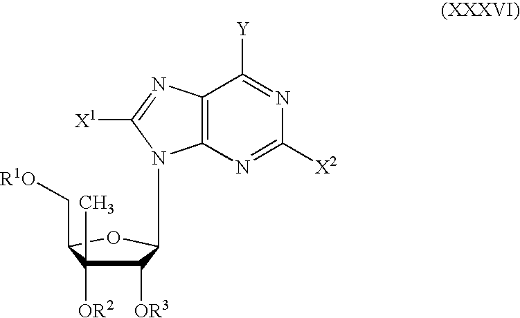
C1([OR3])C(C)([OR2])C(C[R1O])OC1N1C2=C(C([Y])=NC([X2])=N2)N=C1[X1]
